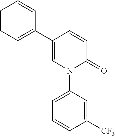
C1=CC(C2=CC=CC=C2)=CN(C2=CC=CC([CF3])=C2)C1=O
